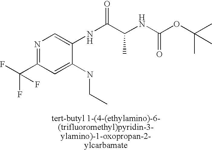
N1=C(C(F)(F)F)C=C(NCC)C(NC(C(NC(OC(C)(C)C)=O)C)=O)=C1
